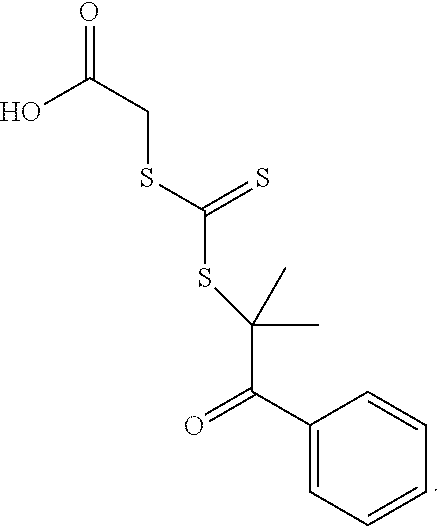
C1(C(=O)C(C)(SC(SCC(=O)O)=S)C)=CC=CC=C1
